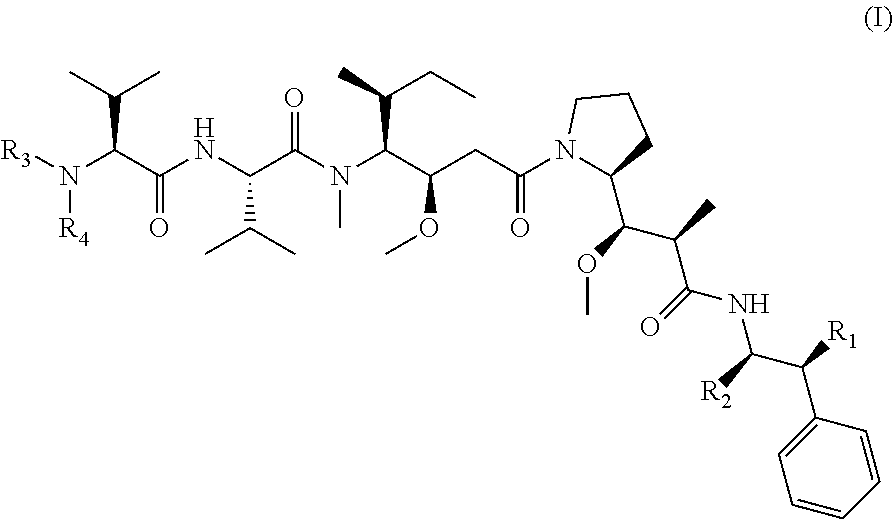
[R4]N([R3])C(C(=O)NC(C(C)C)C(N(C)C(C(OC)CC(=O)N1C(C(OC)C(C(=O)NC([R2])C(C2=CC=CC=C2)[R1])C)CCC1)C(C)CC)=O)C(C)C
